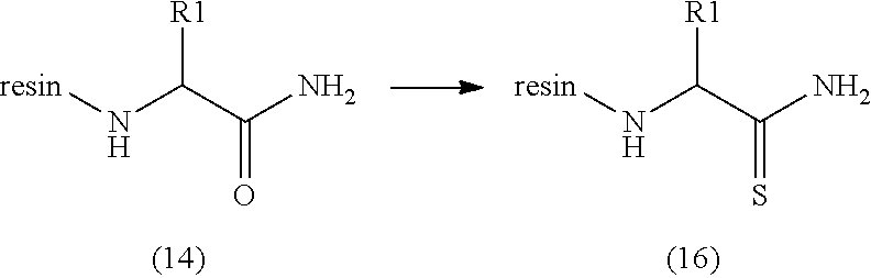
[resin]NC(C(N)=O)[R1].[resin]NC(C(N)=S)[R1]
